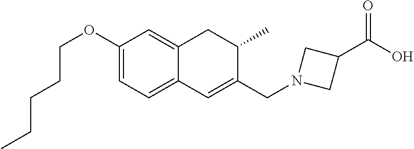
C1(OCCCCC)=CC=C2C(=C1)CC(C)C(CN1CC(C(O)=O)C1)=C2
